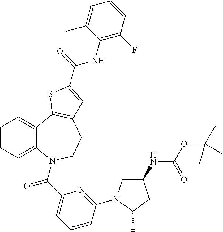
C1=CC=C2C(=C1)C1=C(CCN2C(C2=CC=CC(N3CC(NC(=O)OC(C)(C)C)CC3C)=N2)=O)C=C(C(NC2=C(F)C=CC=C2C)=O)S1
